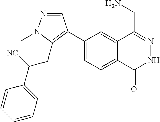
C1(C2=C(CC([NC])C3=CC=CC=C3)N(C)N=C2)=CC=C2C(=C1)C(CN)=NNC2=O
